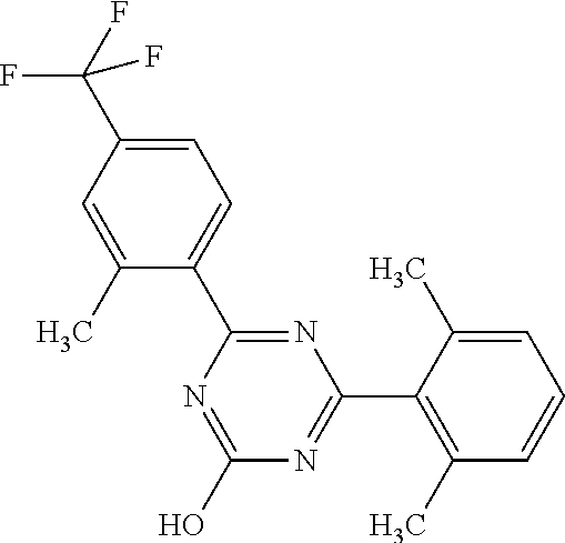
N1=C(O)N=C(C2=C(C)C=CC=C2C)N=C1C1=CC=C(C(F)(F)F)C=C1C
